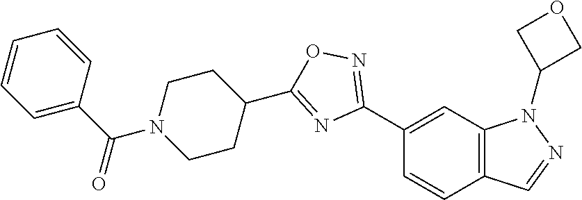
C1(C2=NOC(C3CCN(C(=O)C4=CC=CC=C4)CC3)=N2)=CC2=C(C=C1)C=NN2C1COC1
